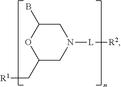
C1C(B)OC(C[R1])CN1[L][R2]
